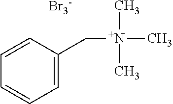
C1=C(C[N+](C)(C)C)C=CC=C1.[Br3-]
